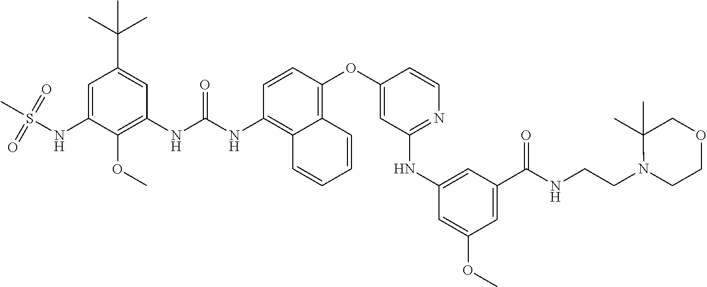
C1=CC(OC2=CC(NC3=CC(C(NCCN4CCOCC4(C)C)=O)=CC(OC)=C3)=NC=C2)=C2C(=C1NC(NC1=C(OC)C(NS(C)(=O)=O)=CC(C(C)(C)C)=C1)=O)C=CC=C2
